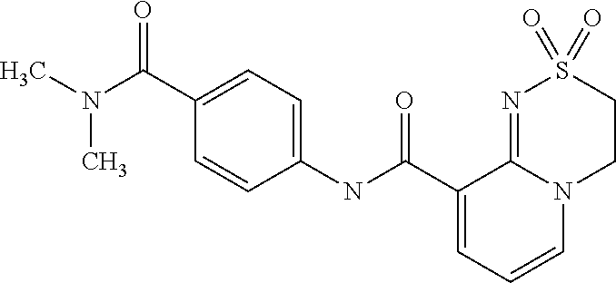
C1(NC(C2=CC=CN3C2=NS(=O)(=O)CC3)=O)=CC=C(C(N(C)C)=O)C=C1
